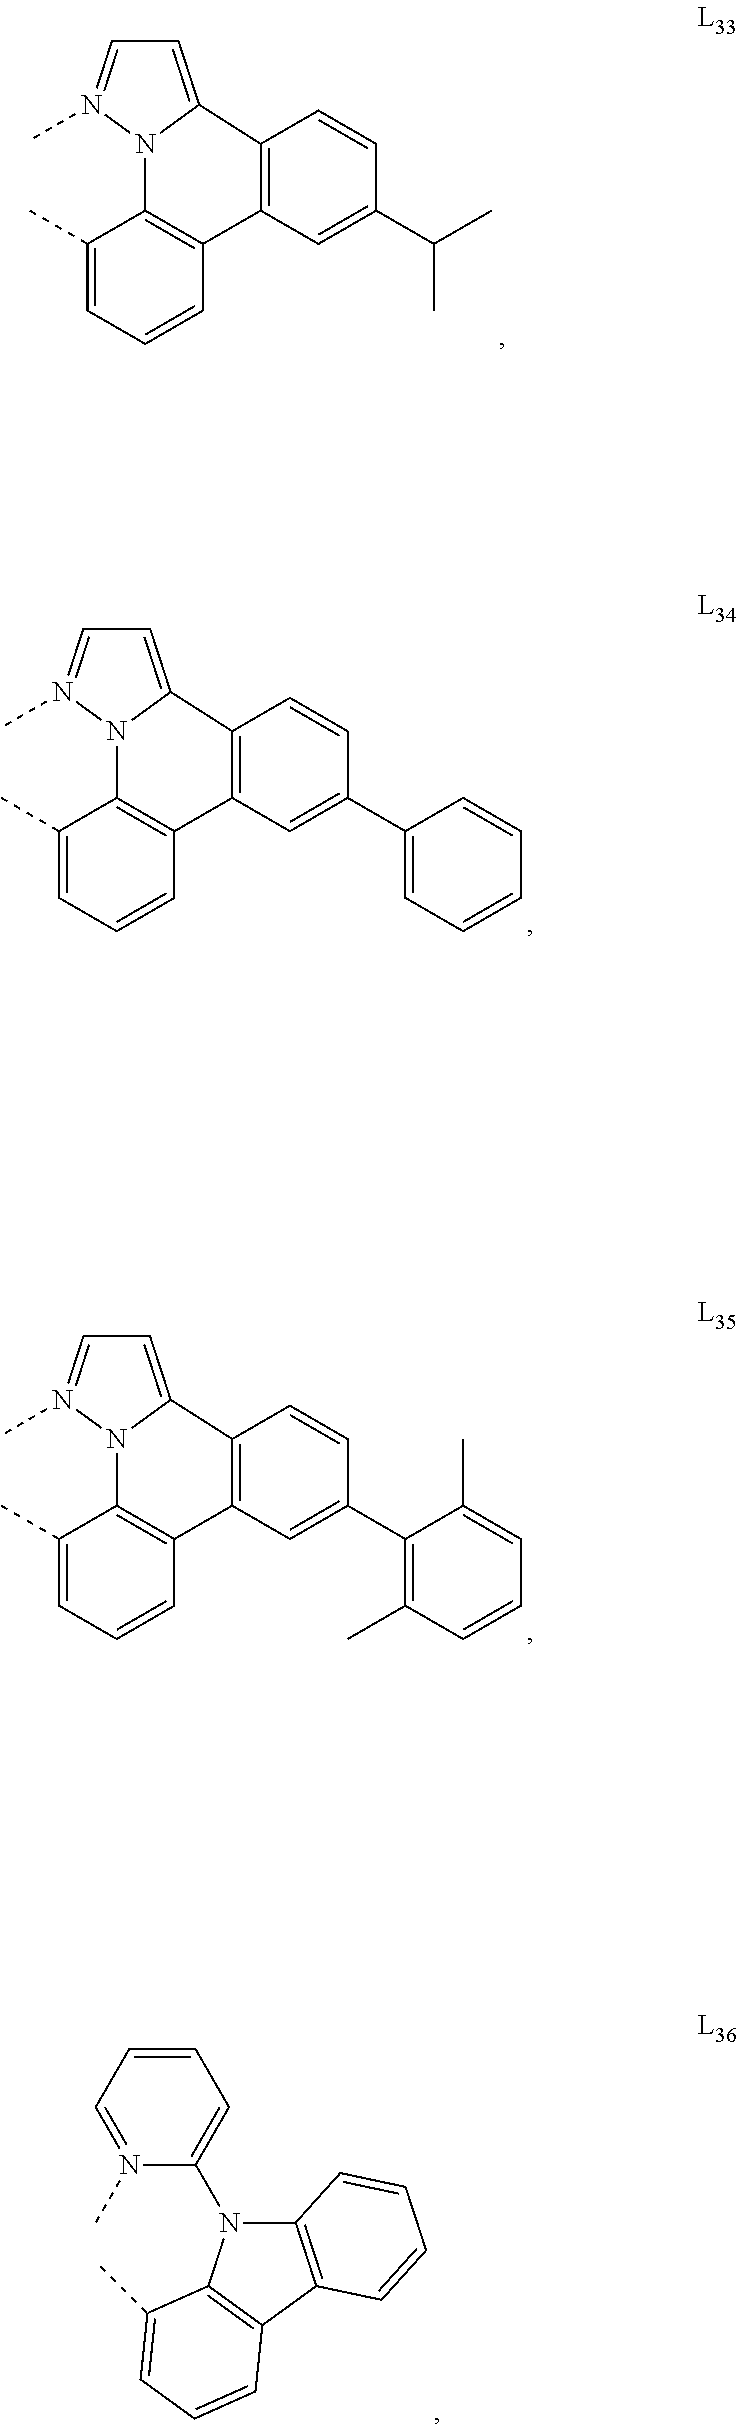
C1(C)=CC=CC2=C1N1C(=CC=N1C)C1=C2C=C(C(C)C)C=C1.C1(C)=CC=CC2=C1N1C(=CC=N1C)C1=C2C=C(C2=CC=CC=C2)C=C1.C1(C)=CC=CC2=C1N1C(=CC=N1C)C1=C2C=C(C2=C(C)C=CC=C2C)C=C1.N1(C)=CC=CC=C1N1C2=C(C3=C1C(C)=CC=C3)C=CC=C2
